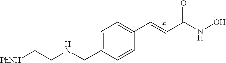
C(NO)(C=CC1=CC=C(CNCC[PhNH])C=C1)=O
